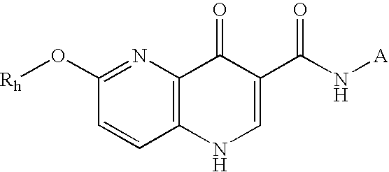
C12=C(N=C(O[Rh])C=C1)C(=O)C(C(N[A])=O)=CN2
